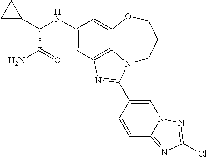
C1(NC(C2CC2)C(=O)N)=CC2=C3C(=C1)OCCCN3C(C1=CN3C(=NC(Cl)=N3)C=C1)=N2
